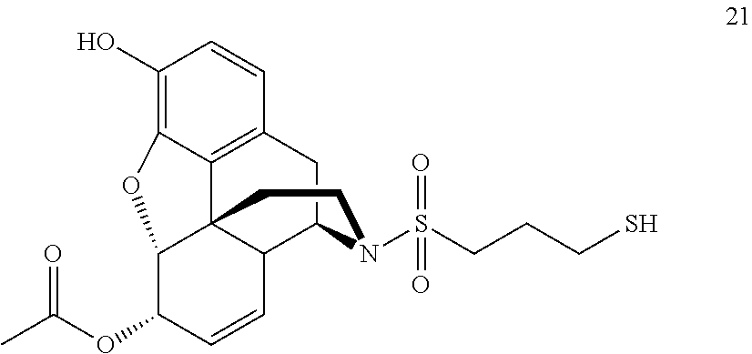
C1(O)=C2C3=C(C=C1)CC1C4C3(C(C(OC(C)=O)C=C4)O2)CCN1S(CCCS)(=O)=O
